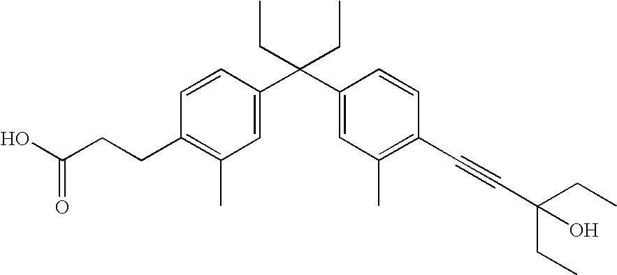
C1=CC(C(C2=CC(C)=C(C#CC(CC)(CC)O)C=C2)(CC)CC)=CC(C)=C1CCC(O)=O
